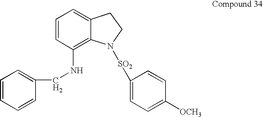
N(C1=C2C(=CC=C1)CCN2[SO2]C1=CC=C([OCH3])C=C1)CC1=CC=CC=C1
